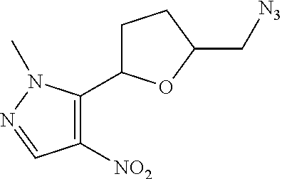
C1([NO2])=C(C2CCC(C[N3])O2)N(C)N=C1
